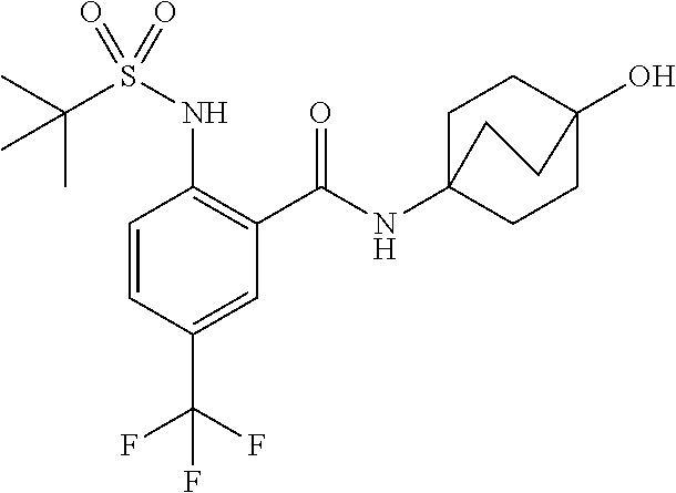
C1=CC(C(F)(F)F)=CC(C(=O)NC23CCC(O)(CC2)CC3)=C1NS(C(C)(C)C)(=O)=O
